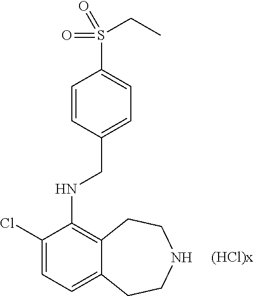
C1(Cl)=CC=C2C(=C1NCC1=CC=C(S(=O)(CC)=O)C=C1)CCNCC2
